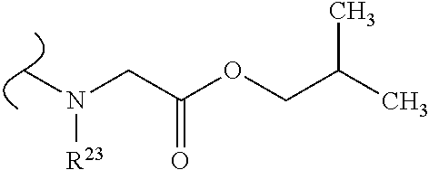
CN(CC(OCC(C)C)=O)[R23]
